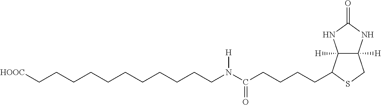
N(C(CCCCC1C2([H])C([H])(CS1)NC(=O)N2)=O)(CCCCCCCCCCC[HOOC])[H]
